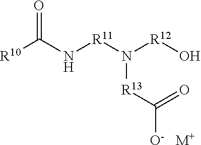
[R10]C(N[R11]N([R12]O)[R13]C([O-])=O)=O.[M+]
